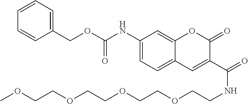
C1(NC(OCC2=CC=CC=C2)=O)=CC=C2C(=C1)OC(=O)C(C(=O)NCCOCCOCCOCCOC)=C2
